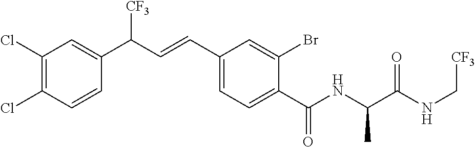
C1(Cl)=C(Cl)C=C(C(C=CC2=CC=C(C(NC(C(NC[CF3])=O)C)=O)C(Br)=C2)[CF3])C=C1
